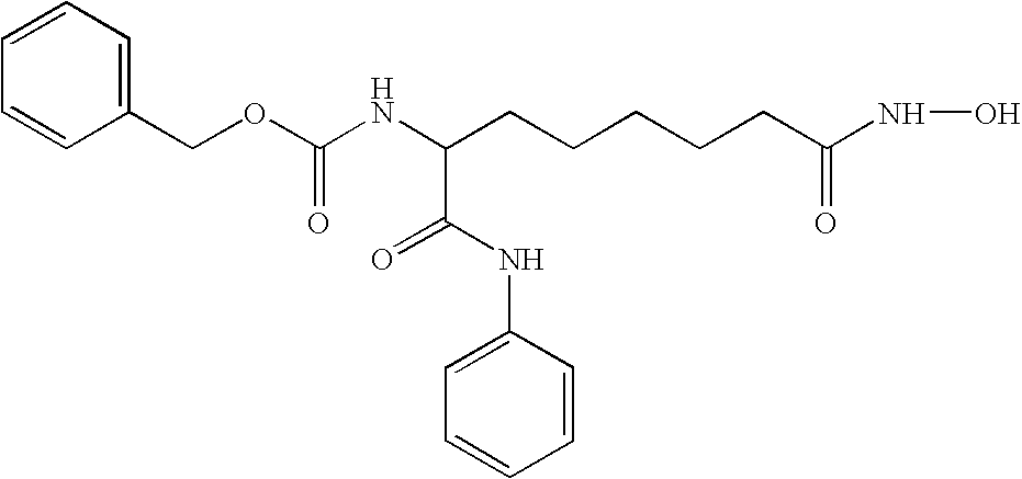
C1=CC(COC(NC(CCCCCC(NO)=O)C(NC2=CC=CC=C2)=O)=O)=CC=C1
